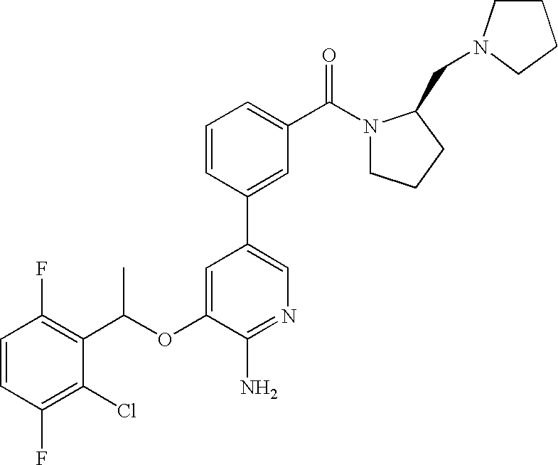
C1=CC(F)=C(C(OC2=CC(C3=CC(C(N4CCCC4CN4CCCC4)=O)=CC=C3)=CN=C2N)C)C(Cl)=C1F
